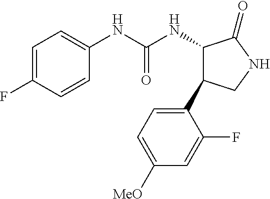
C1=C(F)C=CC(NC(NC2C(C3=CC=C([MeO])C=C3F)CNC2=O)=O)=C1
